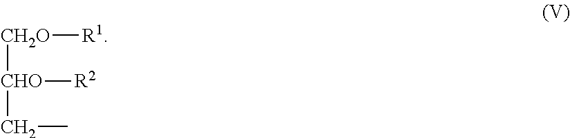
[CH2O]([CHO](CC)[R2])[R1]
